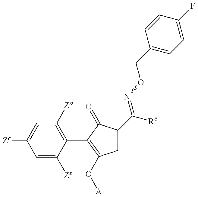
C1=C([Ze])C(C2=C(O[A])CC(C([R6])=NOCC3=CC=C(F)C=C3)C2=O)=C([Za])C=C1[Zc]
